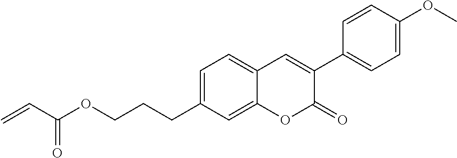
C(C1=CC=C2C(=C1)OC(=O)C(C1=CC=C(OC)C=C1)=C2)CCOC(C=C)=O
